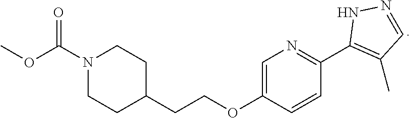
C(COC1=CN=C(C2=C(C)C=NN2)C=C1)C1CCN(C(=O)OC)CC1
